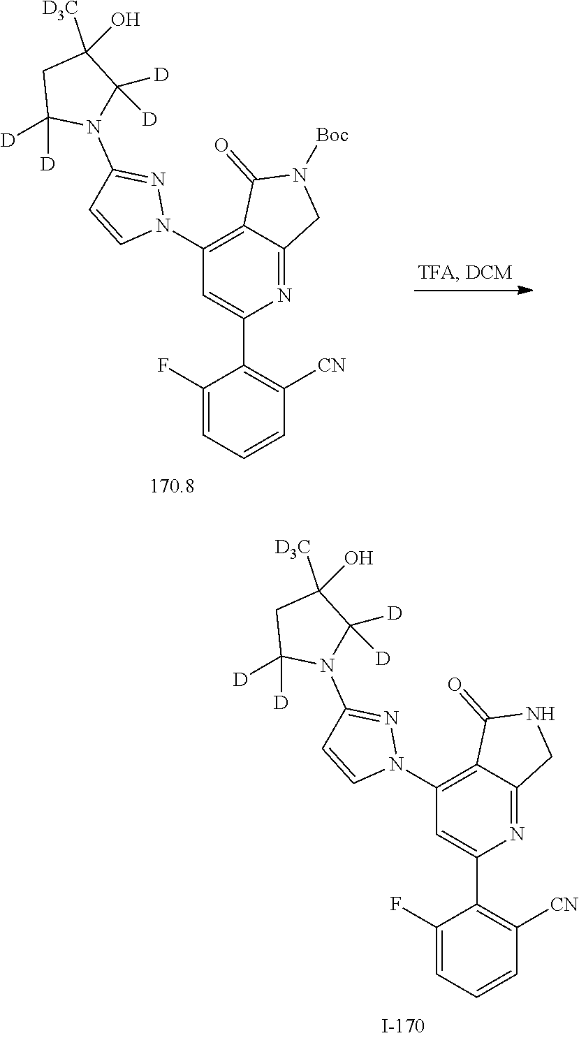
N1(C2=C3C(=NC(C4=C([CN])C=CC=C4F)=C2)CN([Boc])C3=O)N=C(N2C([D])([D])CC(O)([D3C])C2([D])[D])C=C1.N1(C2=C3C(=NC(C4=C([CN])C=CC=C4F)=C2)CNC3=O)N=C(N2C([D])([D])CC(O)([D3C])C2([D])[D])C=C1
